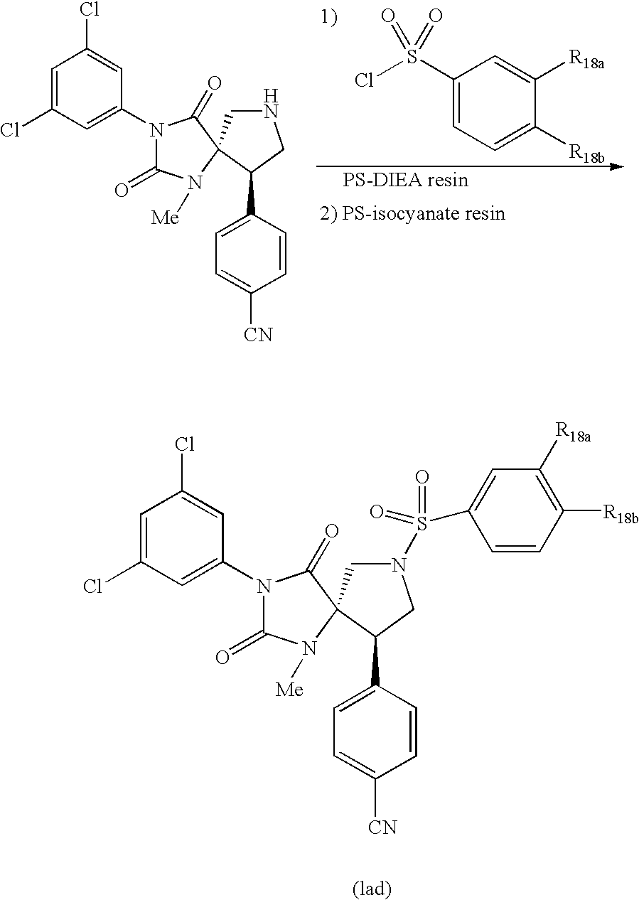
N1(C2=CC(Cl)=CC(Cl)=C2)C(=O)N([Me])C2(C1=O)CN(S(=O)(=O)C1=CC([R18a])=C([R18b])C=C1)CC2C1=CC=C([CN])C=C1.N1(C2=CC(Cl)=CC(Cl)=C2)C(=O)N([Me])C2(C1=O)CNCC2C1=CC=C([CN])C=C1.C1(S(Cl)(=O)=O)=CC=C([R18b])C([R18a])=C1
